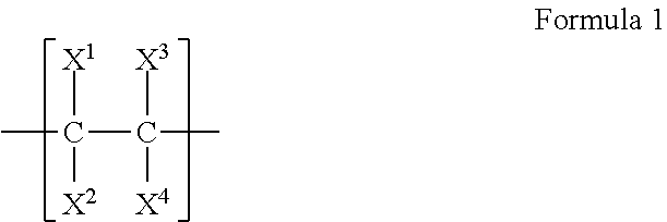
CC([X1])(C([X3])(C)[X4])[X2]
